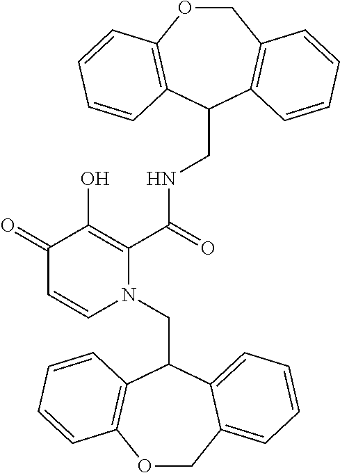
C1(=O)C=CN(CC2C3=C(OCC4=CC=CC=C24)C=CC=C3)C(C(=O)NCC2C3=C(COC4=C2C=CC=C4)C=CC=C3)=C1O
